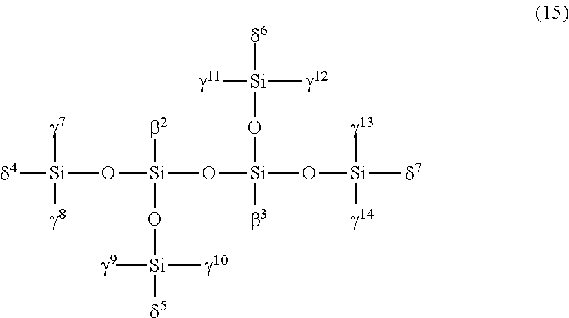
[d4][Si]([g7])([g8])O[Si]([b2])(O[Si]([d5])([g9])[g10])O[Si](O[Si]([g11])([g12])[d6])([b3])O[Si]([g13])([g14])[d7]
